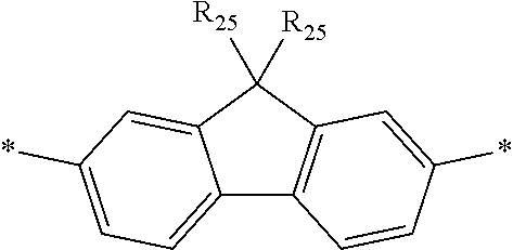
C12=CC=C(*)C=C1C([R25])([R25])C1=C2C=CC(*)=C1
